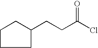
C(C(=O)Cl)CC1CCCC1
